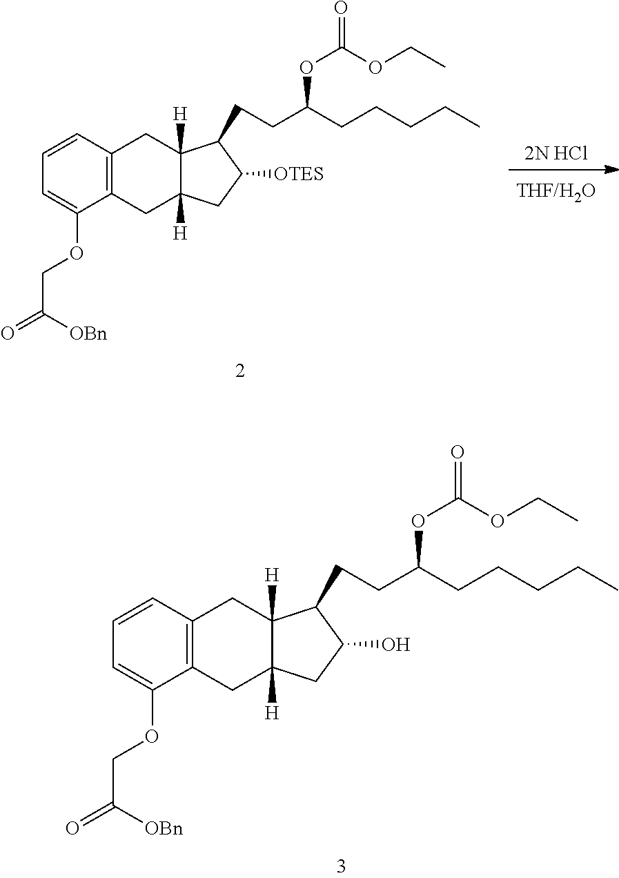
C1=C(OCC(=O)[OBn])C2=C(C=C1)CC1([H])C([H])(C2)CC(O)C1CCC(OC(OCC)=O)CCCCC.[2N HCl].C1=C(OCC(=O)[OBn])C2=C(C=C1)CC1([H])C([H])(C2)CC([OTES])C1CCC(OC(OCC)=O)CCCCC
